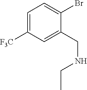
C1=C([F3C])C=C(CNCC)C(Br)=C1
